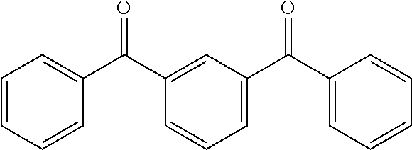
C1(C(C2=CC=CC=C2)=O)=CC(C(C2=CC=CC=C2)=O)=CC=C1
